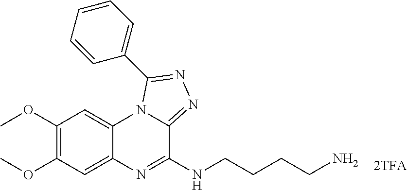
C1(OC)=C(OC)C=C2C(=C1)N1C(=NN=C1C1=CC=CC=C1)C(NCCCCN)=N2
